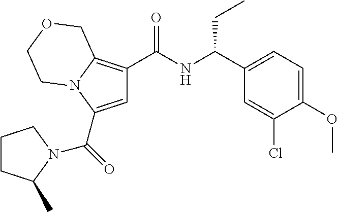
C1=C(C(=O)N2C(C)CCC2)N2C(=C1C(NC(C1=CC=C(OC)C(Cl)=C1)CC)=O)COCC2
